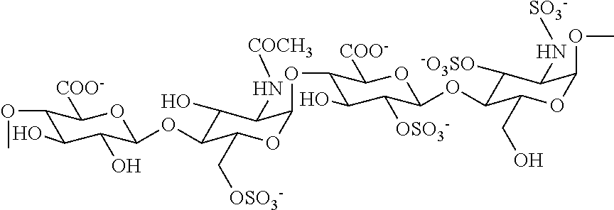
C1(OC)C(O)C(O)C(OC2C(O)C(N[COCH3])C(OC3C(O)C([OSO3-])C(OC4C([-O3SO])C(N[SO3-])C(OC)OC4CO)OC3[COO-])OC2C[OSO3-])OC1[COO-]
